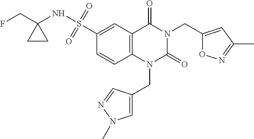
C1(S(=O)(=O)NC2(CF)CC2)=CC2=C(C=C1)N(CC1=CN(C)N=C1)C(=O)N(CC1=CC(C)=NO1)C2=O
